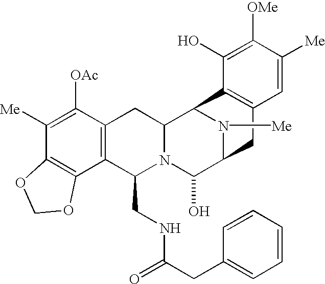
C1([Me])=C([OAc])C2=C(C3=C1OCO3)C(CNC(=O)CC1=CC=CC=C1)N1C(C2)C2N([Me])C(C1O)CC1=C2C(O)=C([OMe])C([Me])=C1
